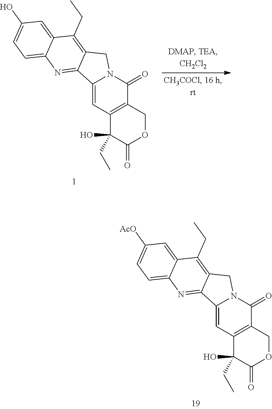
C12=C(COC(=O)C1(O)CC)C(=O)N1C(=C2)C2=NC3=CC=C([AcO])C=C3C(CC)=C2C1.C12=C(COC(=O)C1(O)CC)C(=O)N1C(=C2)C2=NC3=CC=C(O)C=C3C(CC)=C2C1
